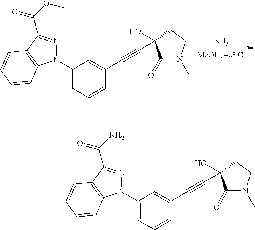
C1(C#CC2(O)C(=O)N(C)CC2)=CC(N2N=C(C(=O)OC)C3=C2C=CC=C3)=CC=C1.N.C1(C#CC2(O)C(=O)N(C)CC2)=CC(N2N=C(C(=O)N)C3=C2C=CC=C3)=CC=C1
